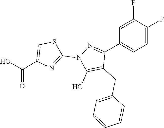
C1=C(F)C(F)=CC=C1C1=NN(C2=NC(C(=O)O)=CS2)C(O)=C1CC1=CC=CC=C1
